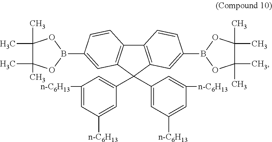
B1(C2=CC3=C(C4=C(C3(C3=CC([n-C6H13])=CC([n-C6H13])=C3)C3=CC([n-C6H13])=CC([n-C6H13])=C3)C=C(B3OC(C)(C)C(C)(C)O3)C=C4)C=C2)OC(C)(C)C(C)(C)O1
